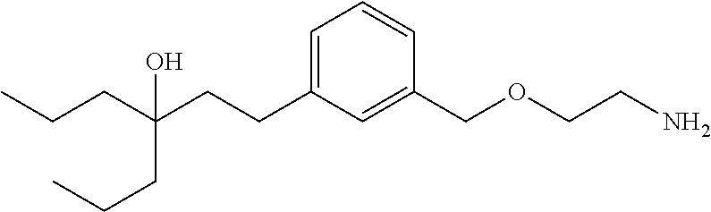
C1=C(CCC(O)(CCC)CCC)C=C(COCCN)C=C1
